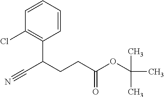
C1=CC=CC(C(CCC(=O)OC(C)(C)C)C#N)=C1Cl
